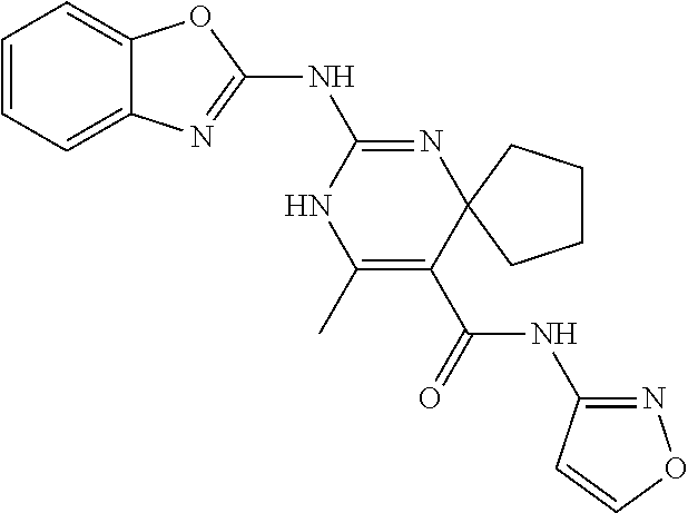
C1=CC=C2C(=C1)OC(NC1=NC3(C(C(NC4=NOC=C4)=O)=C(C)N1)CCCC3)=N2
